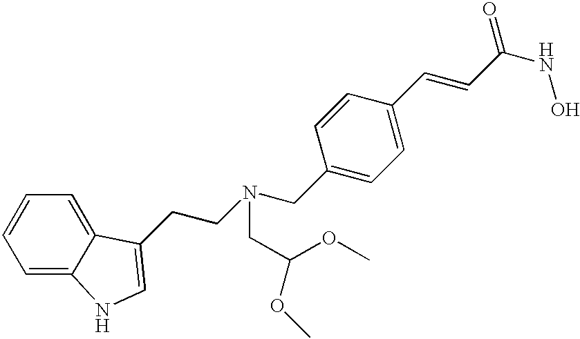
C(C1=CC=C(C=CC(NO)=O)C=C1)N(CCC1=CNC2=CC=CC=C21)CC(OC)OC
